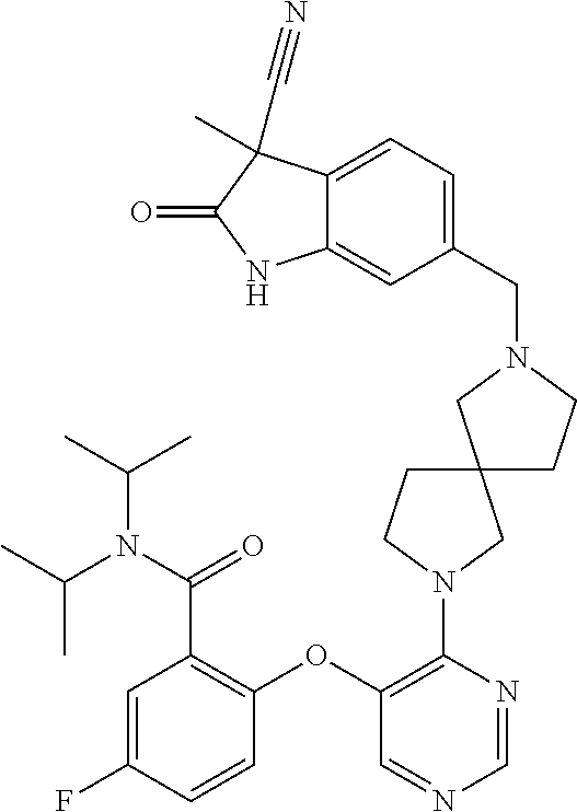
C1=C(F)C=CC(OC2=C(N3CC4(CC3)CCN(CC3=CC=C5C(=C3)NC(=O)C5(C)C#N)C4)N=CN=C2)=C1C(=O)N(C(C)C)C(C)C
